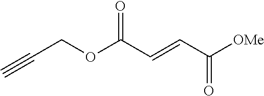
[OMe]C(C=CC(OCC#C)=O)=O
